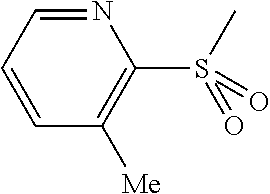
N1=CC=CC([Me])=C1S(C)(=O)=O
